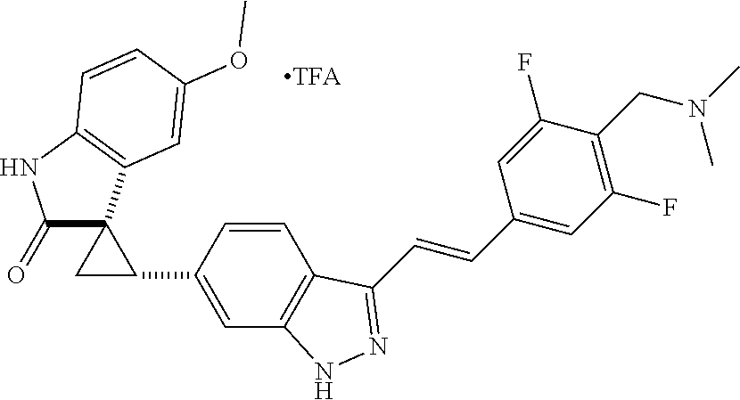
C1(=O)C2(C3=C(N1)C=CC(OC)=C3)CC2C1=CC2=C(C(C=CC3=CC(F)=C(CN(C)C)C(F)=C3)=NN2)C=C1
